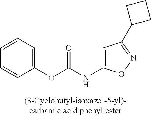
C1(OC(NC2=CC(C3CCC3)=NO2)=O)=CC=CC=C1
